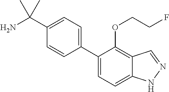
C1(C(N)(C)C)=CC=C(C2=CC=C3C(=C2OCCF)C=NN3)C=C1
